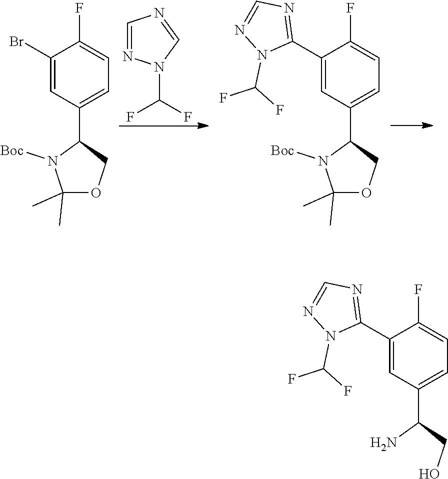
C1=NN(C(F)F)C=N1.C1(C2COC(C)(C)N2[Boc])=CC=C(F)C(Br)=C1.C1(C2COC(C)(C)N2[Boc])=CC=C(F)C(C2=NC=NN2C(F)F)=C1.C1(C(CO)N)=CC=C(F)C(C2=NC=NN2C(F)F)=C1
